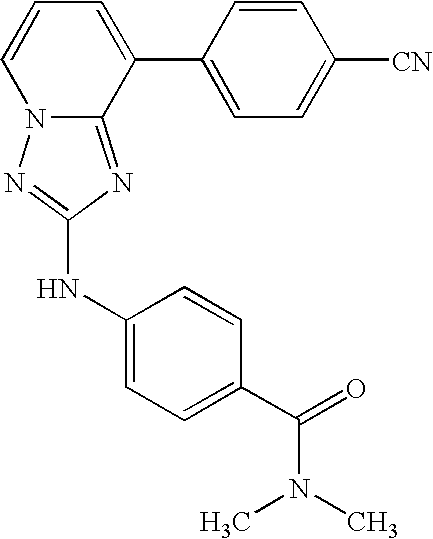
C1=CC=C(C2=CC=C([CN])C=C2)C2=NC(NC3=CC=C(C(N(C)C)=O)C=C3)=NN12
